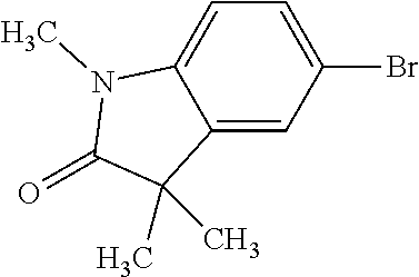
C1(Br)=CC=C2C(=C1)C(C)(C)C(=O)N2C
